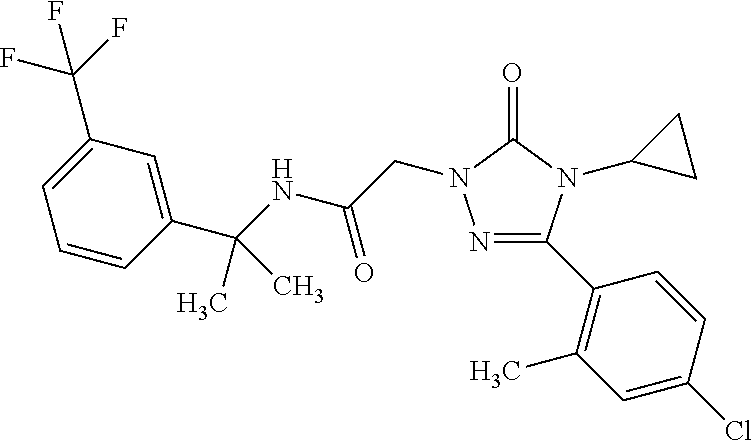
N1=C(C2=C(C)C=C(Cl)C=C2)N(C2CC2)C(=O)N1CC(=O)NC(C)(C1=CC(C(F)(F)F)=CC=C1)C
